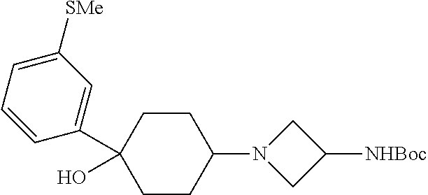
C1=C([SMe])C=C(C2(O)CCC(N3CC([NHBoc])C3)CC2)C=C1
